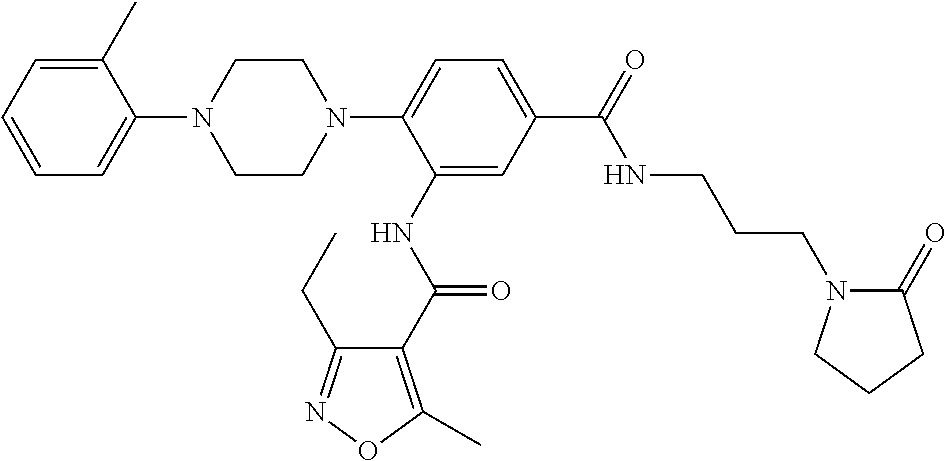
C1CN(C2=CC=C(C(=O)NCCCN3C(=O)CCC3)C=C2NC(C2=C(C)ON=C2CC)=O)CCN1C1=CC=CC=C1C
